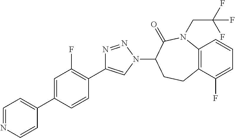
C12=C(C(F)=CC=C1)CCC(N1N=NC(C3=C(F)C=C(C4=CC=NC=C4)C=C3)=C1)C(=O)N2CC(F)(F)F
